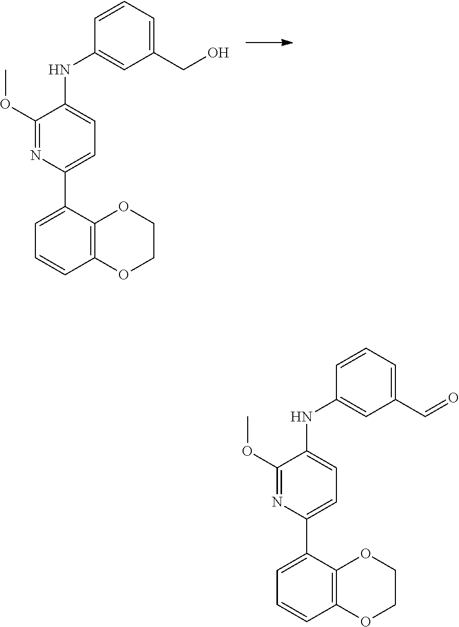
O(C1=NC(C2=CC=CC3=C2OCCO3)=CC=C1NC1=CC(CO)=CC=C1)C.O(C1=NC(C2=CC=CC3=C2OCCO3)=CC=C1NC1=CC(C=O)=CC=C1)C
